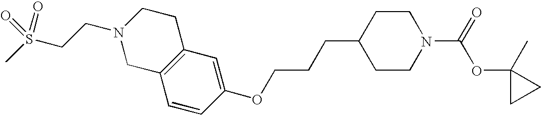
C1=CC(OCCCC2CCN(C(OC3(C)CC3)=O)CC2)=CC2=C1CN(CCS(C)(=O)=O)CC2
